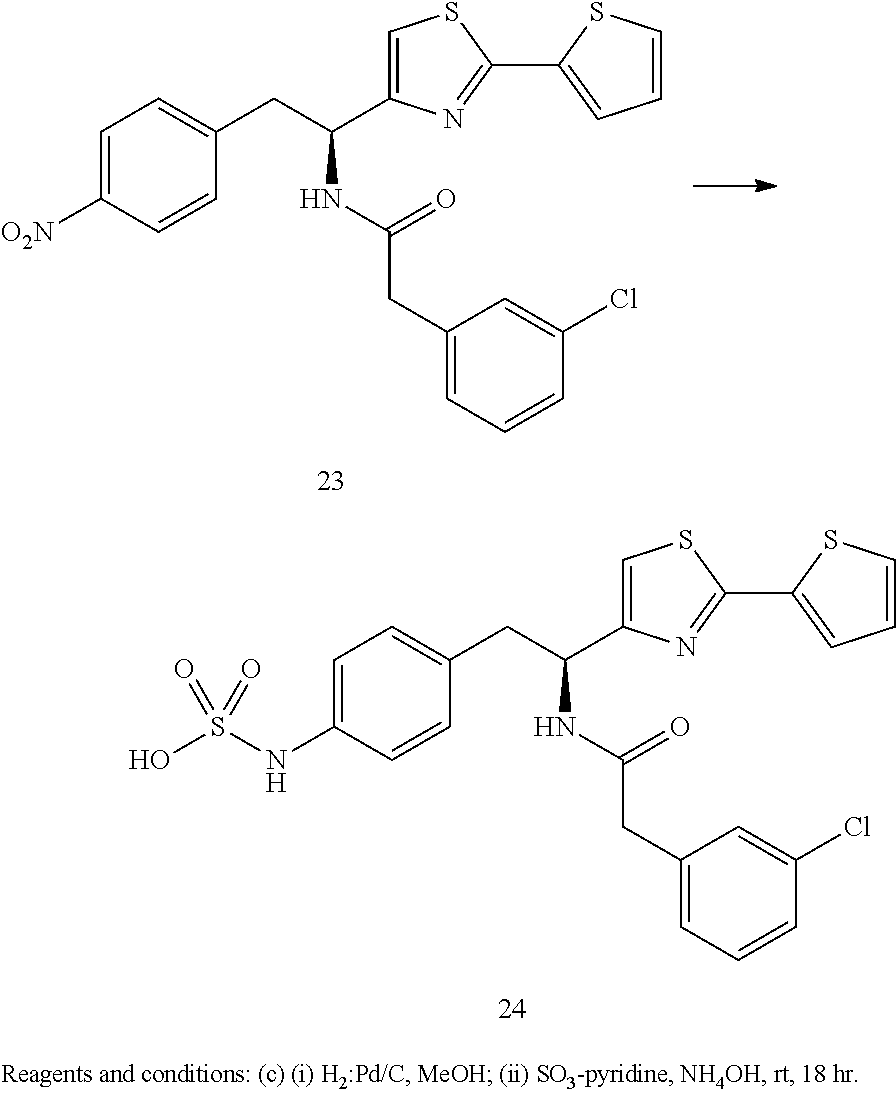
[O2N]C1=CC=C(CC(C2=CSC(C3=CC=CS3)=N2)NC(CC2=CC=CC(Cl)=C2)=O)C=C1.N(C1=CC=C(CC(C2=CSC(C3=CC=CS3)=N2)NC(CC2=CC=CC(Cl)=C2)=O)C=C1)S(O)(=O)=O
